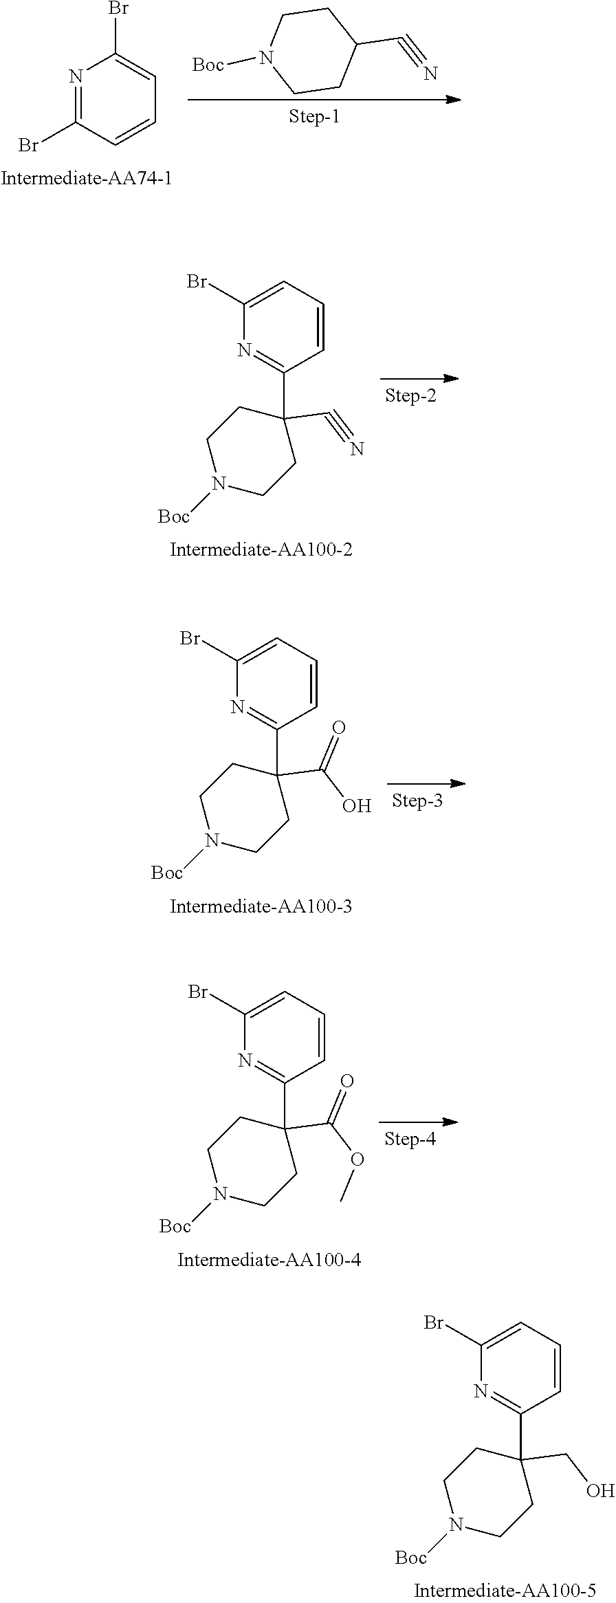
C1(Br)=CC=CC(C2(CO)CCN([Boc])CC2)=N1.N1=C(Br)C=CC=C1Br.C1CN([Boc])CCC1C#N.C1(Br)=CC=CC(C2(C#N)CCN([Boc])CC2)=N1.C1(Br)=CC=CC(C2(C(O)=O)CCN([Boc])CC2)=N1.C1(Br)=CC=CC(C2(C(OC)=O)CCN([Boc])CC2)=N1
